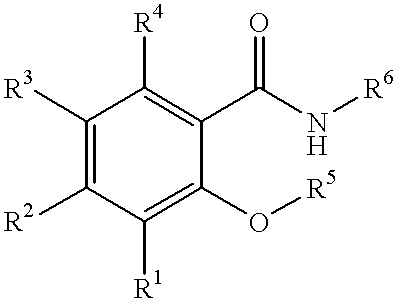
C1([R3])=C([R2])C([R1])=C(O[R5])C(C(N[R6])=O)=C1[R4]
